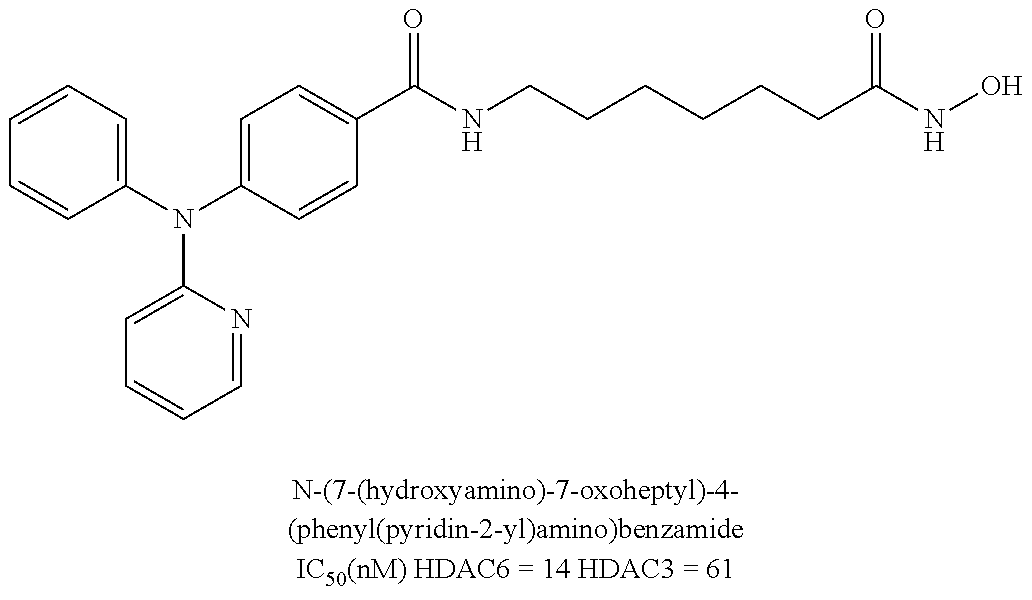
C1=CC=C(N(C2=CC=C(C(NCCCCCCC(NO)=O)=O)C=C2)C2=CC=CC=N2)C=C1
